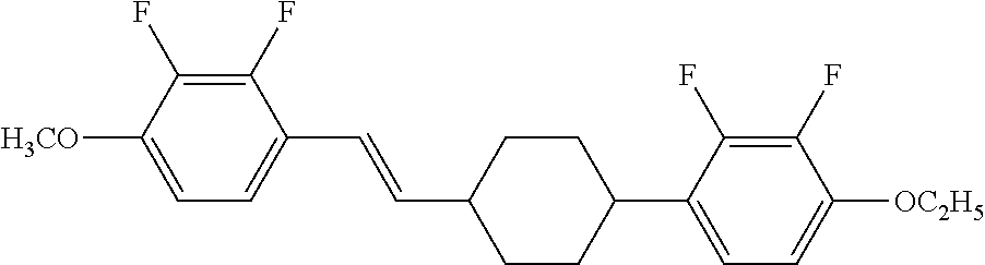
C1(F)=C(F)C([H3CO])=CC=C1C=CC1CCC(C2=CC=C([OC2H5])C(F)=C2F)CC1
